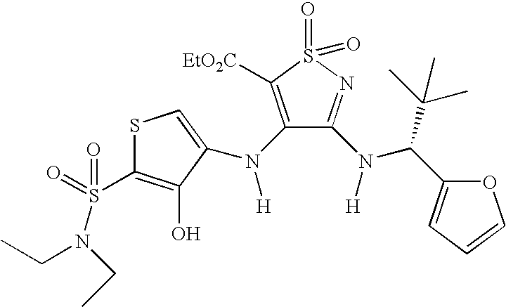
S1C(S(=O)(N(CC)CC)=O)=C(O)C(N(C2=C([EtO2C])S(=O)(=O)N=C2N([H])C(C(C)(C)C)C2=CC=CO2)[H])=C1
